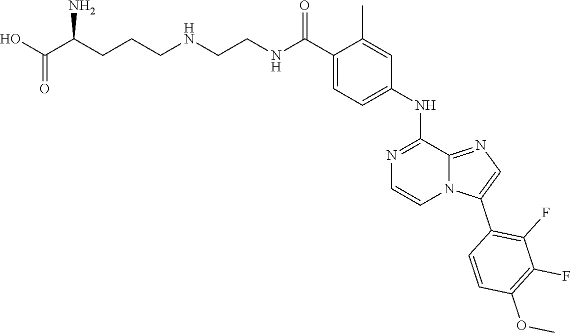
C1(C(NCCNCCCC(C(O)=O)N)=O)=CC=C(NC2=NC=CN3C2=NC=C3C2=C(F)C(F)=C(OC)C=C2)C=C1C
